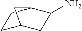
C1C2CC(N)C(C1)C2
